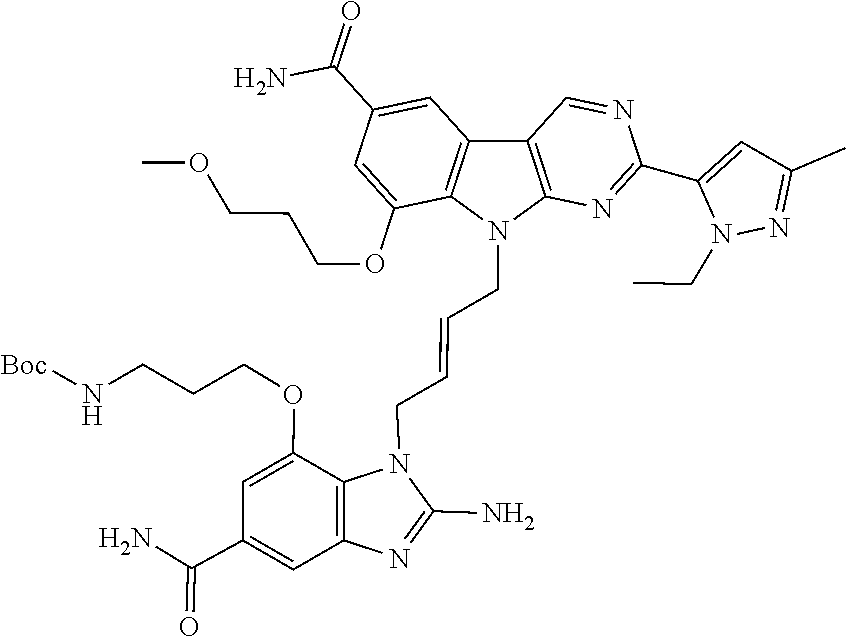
C1(N)=NC2=C(N1CC=CCN1C3=C(C=NC(C4=CC(C)=NN4CC)=N3)C3=C1C(OCCCOC)=CC(C(N)=O)=C3)C(OCCCN[Boc])=CC(C(=O)N)=C2
